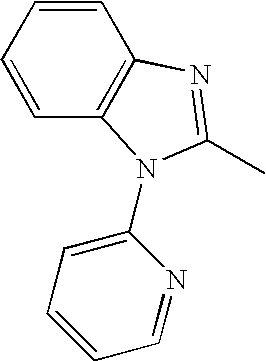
C1=CC=CC2=C1N=C(C)N2C1=CC=CC=N1
